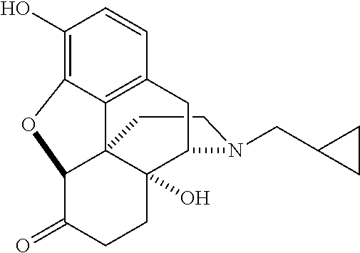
C1CN(CC2CC2)C2C3(O)C14C1=C(C=CC(O)=C1OC4C(=O)CC3)C2
